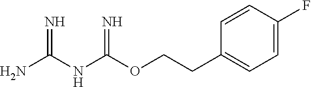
O(C(NC(N)=N)=N)CCC1=CC=C(F)C=C1
